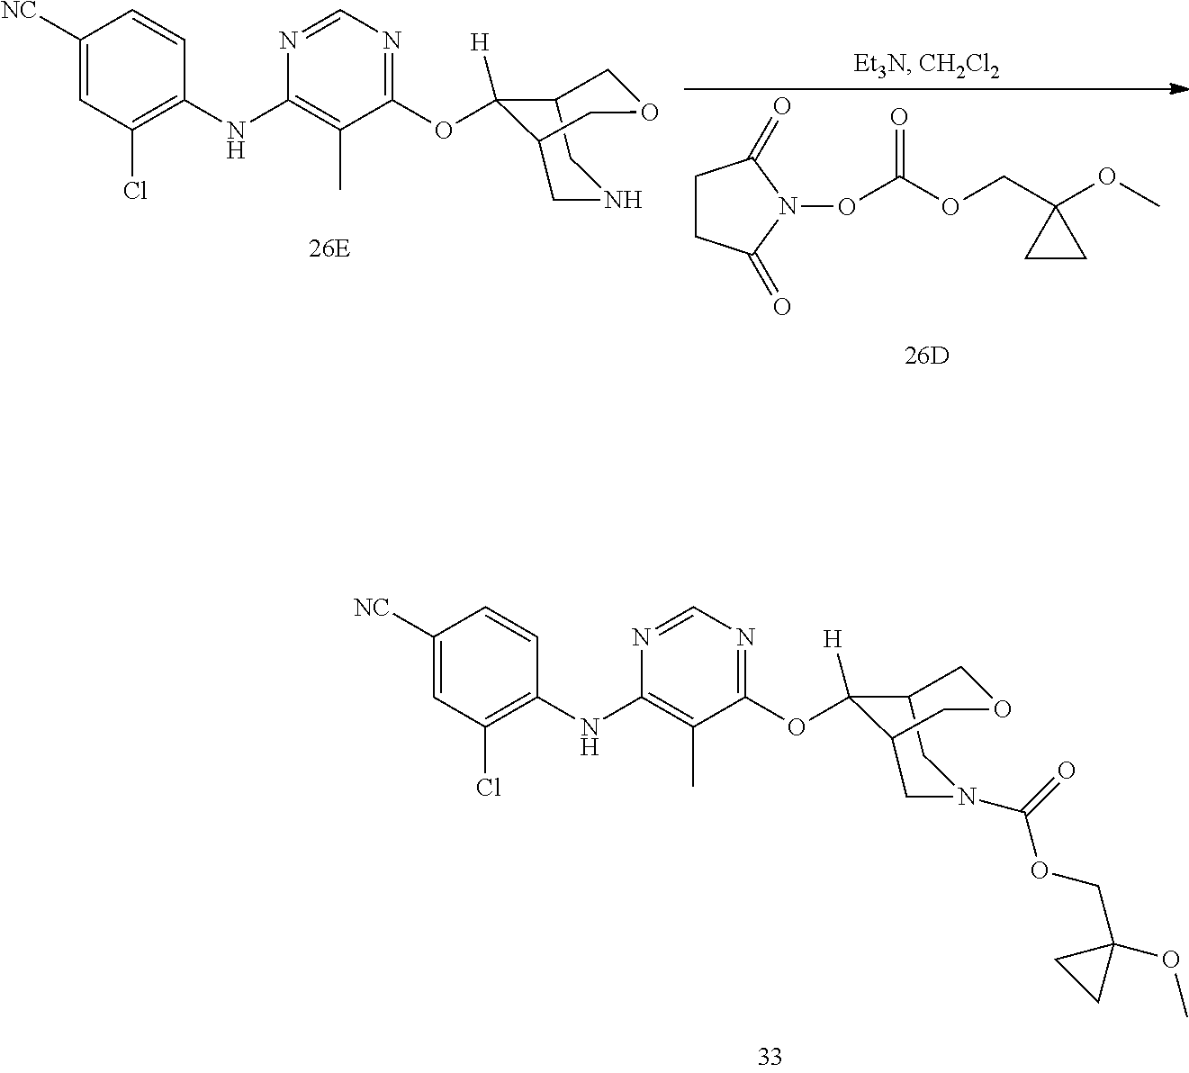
C12CN(C(=O)OCC3(OC)CC3)CC(C1(OC1=NC=NC(NC3=C(Cl)C=C([NC])C=C3)=C1C)[H])COC2.C12CNCC(C1(OC1=NC=NC(NC3=C(Cl)C=C([NC])C=C3)=C1C)[H])COC2.C1CC(=O)N(OC(OCC2(OC)CC2)=O)C1=O
